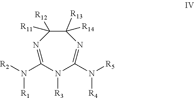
N1=C(N([R2])[R1])N([R3])C(N([R5])[R4])=NC([R13])([R14])C1([R11])[R12]
